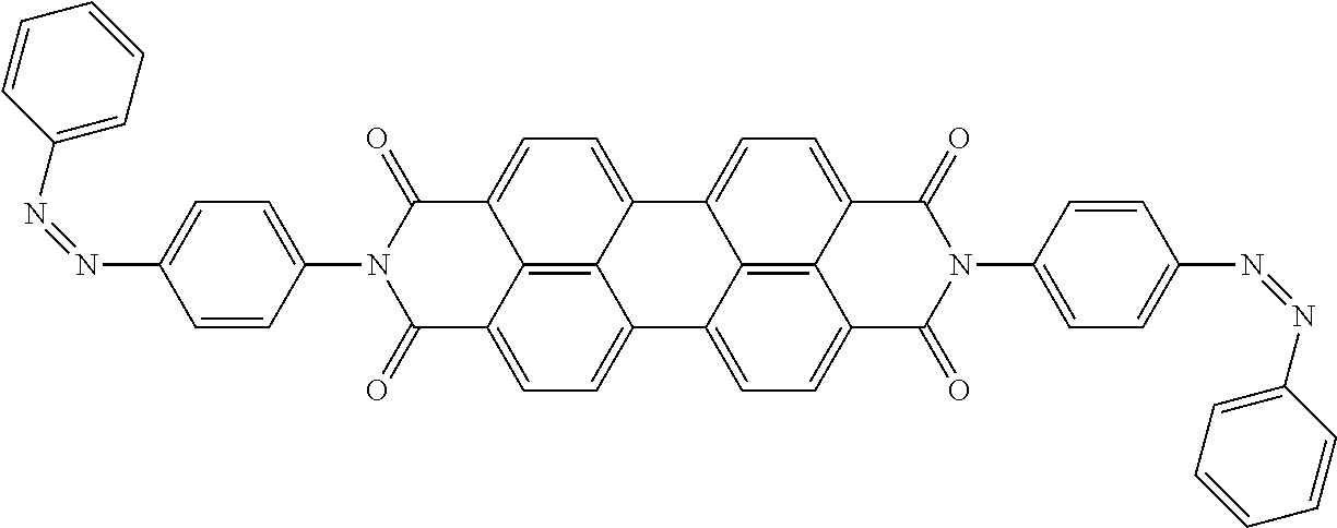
C12=CC=C3C4=C1C(=CC=C4C(=O)N(C1=CC=C(N=NC4=CC=CC=C4)C=C1)C3=O)C1=CC=C3C4=C1C2=CC=C4C(=O)N(C1=CC=C(N=NC2=CC=CC=C2)C=C1)C3=O
